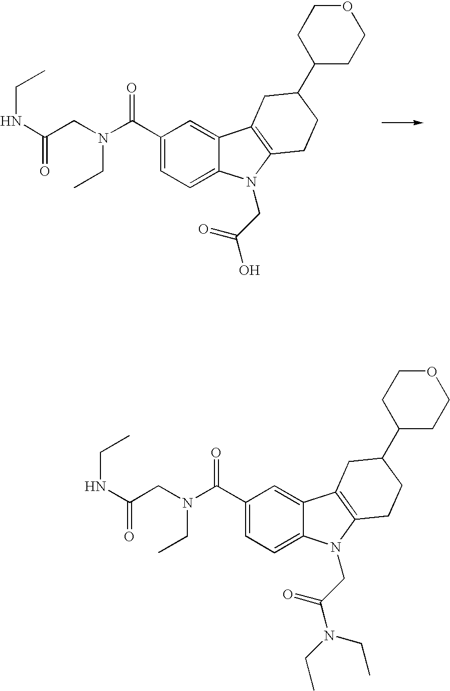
C1(C(N(CC(NCC)=O)CC)=O)=CC=C2C(=C1)C1=C(N2CC(O)=O)CCC(C2CCOCC2)C1.C1(C(N(CC(NCC)=O)CC)=O)=CC=C2C(=C1)C1=C(N2CC(N(CC)CC)=O)CCC(C2CCOCC2)C1
